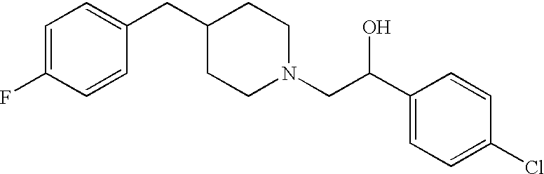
C1=C(F)C=CC(CC2CCN(CC(C3=CC=C(Cl)C=C3)O)CC2)=C1
